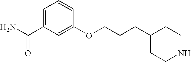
C(CC1CCNCC1)COC1=CC(C(N)=O)=CC=C1
